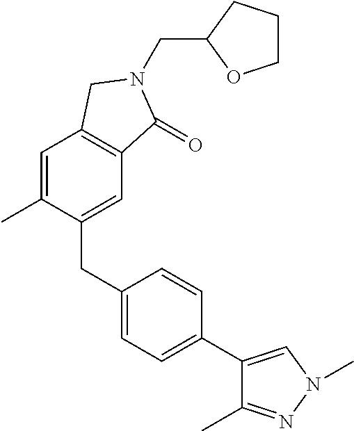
C(C1OCCC1)N1C(=O)C2=C(C=C(C)C(CC3=CC=C(C4=CN(C)N=C4C)C=C3)=C2)C1
